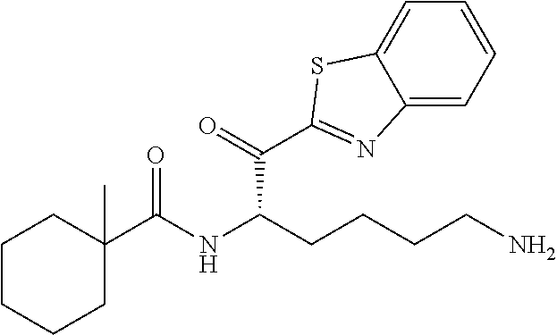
N1=C(C(C(CCCCN)NC(C2(C)CCCCC2)=O)=O)SC2=CC=CC=C12
